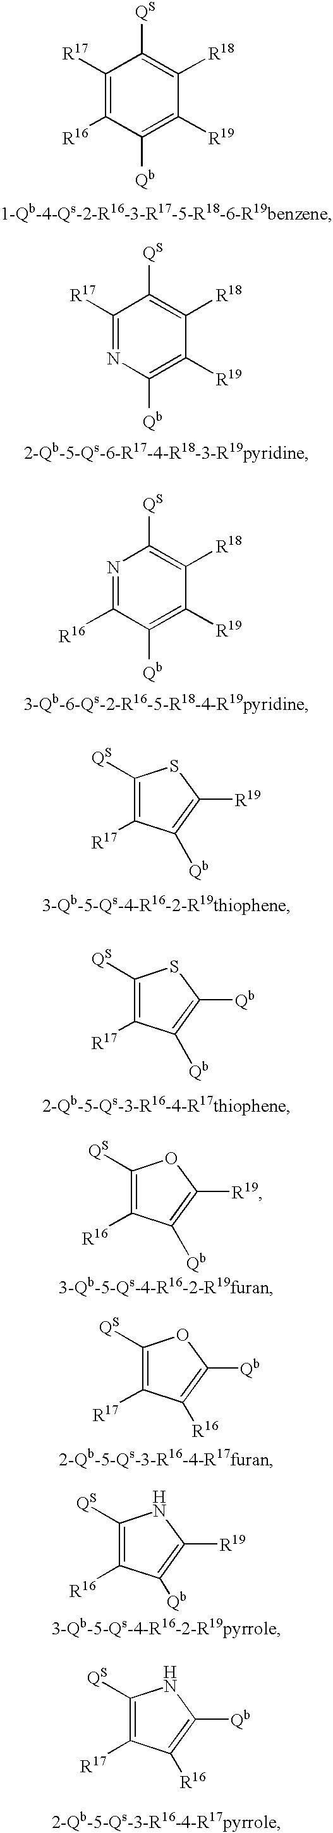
C1([R17])=C([R16])C([Qb])=C([R19])C([R18])=C1[QS].C1([R17])=NC([Qb])=C([R19])C([R18])=C1[QS].N1=C([R16])C([Qb])=C([R19])C([R18])=C1[QS].C1([QS])=C([R17])C([Qb])=C([R19])S1.C1([QS])=C([R17])C([Qb])=C([Qb])S1.C1([QS])=C([R16])C([Qb])=C([R19])O1.C1([QS])=C([R17])C([R16])=C([Qb])O1.C1([QS])=C([R16])C([Qb])=C([R19])N1.C1([QS])=C([R17])C([R16])=C([Qb])N1
